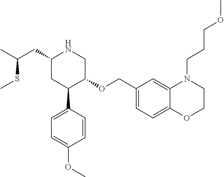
C1(CC(C)SC)CC(C2=CC=C(OC)C=C2)C(OCC2=CC=C3C(=C2)N(CCCOC)CCO3)CN1
